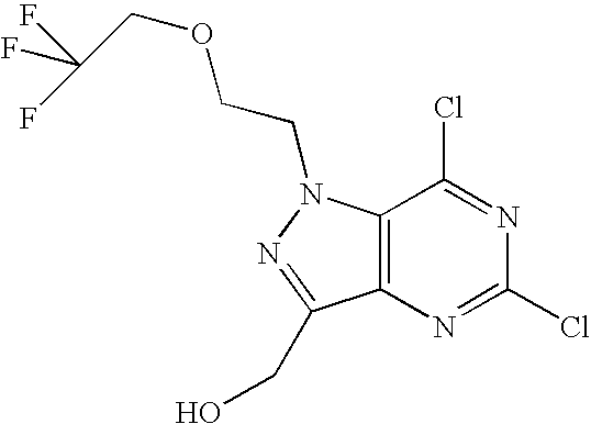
C12=C(N(CCOCC(F)(F)F)N=C1CO)C(Cl)=NC(Cl)=N2
